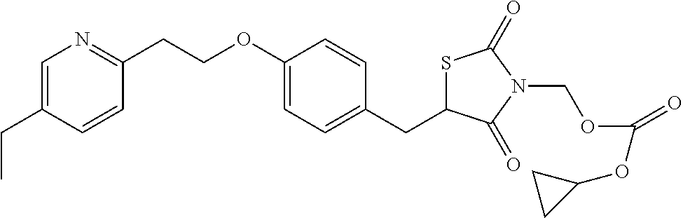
C(OC1=CC=C(CC2SC(=O)N(COC(OC3CC3)=O)C2=O)C=C1)CC1=NC=C(CC)C=C1
